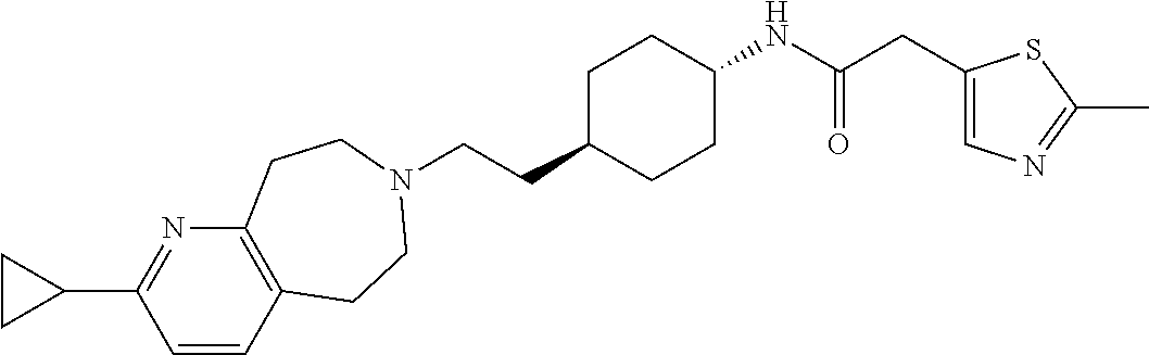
C(CC1CCC(NC(CC2=CN=C(C)S2)=O)CC1)N1CCC2=C(N=C(C3CC3)C=C2)CC1
